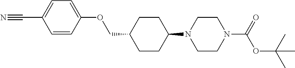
C1CC(N2CCN(C(=O)OC(C)(C)C)CC2)CCC1COC1=CC=C(C#N)C=C1
